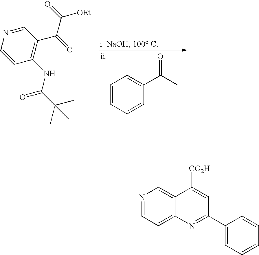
C1=CC=CC(C(C)=O)=C1.C1=NC=CC(NC(=O)C(C)(C)C)=C1C(=O)C(=O)[OEt].N1=CC=C2C(=C1)C([CO2H])=CC(C1=CC=CC=C1)=N2
